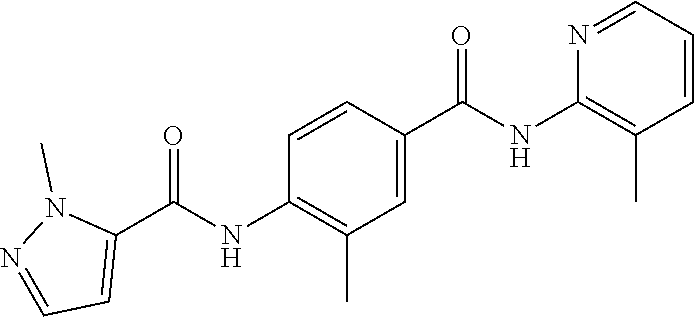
C1=CC=NC(NC(C2=CC(C)=C(NC(C3=CC=NN3C)=O)C=C2)=O)=C1C
